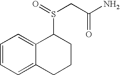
C1=CC=C2C(=C1)C(S(=O)CC(N)=O)CCC2
